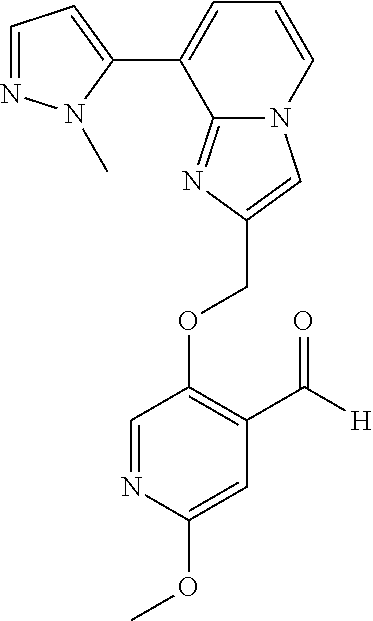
C(OC1=C(C([H])=O)C=C(OC)N=C1)C1=CN2C(=N1)C(C1=CC=NN1C)=CC=C2
